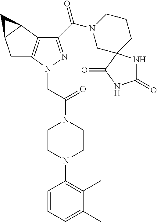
C1C2=C(C3C1C3)C(C(N1CC3(CCC1)NC(=O)NC3=O)=O)=NN2CC(N1CCN(C2=C(C)C(C)=CC=C2)CC1)=O
